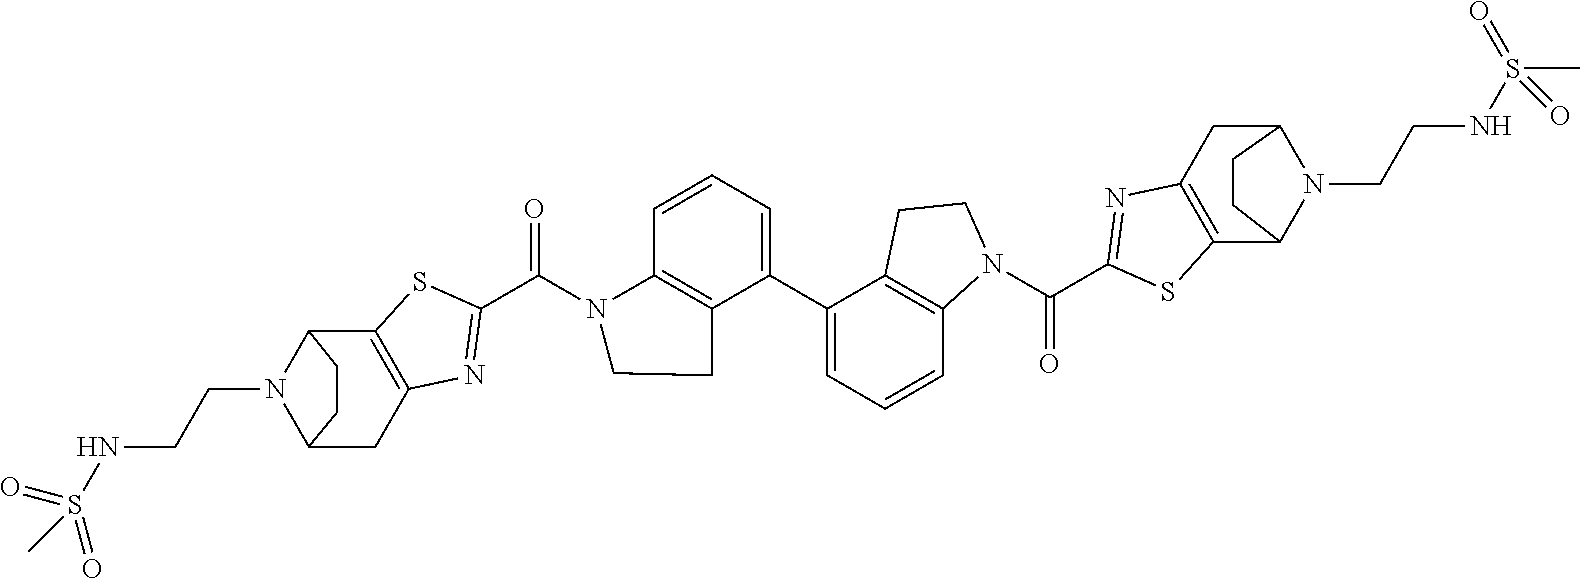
C12=C(SC(C(N3C4=C(C(C5=CC=CC6=C5CCN6C(C5=NC6=C(S5)C5N(CCNS(C)(=O)=O)C(C6)CC5)=O)=CC=C4)CC3)=O)=N1)C1N(CCNS(=O)(=O)C)C(C2)CC1
